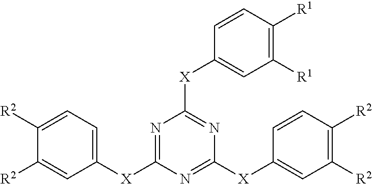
C1([X]C2=NC([X]C3=CC([R1])=C([R1])C=C3)=NC([X]C3=CC([R2])=C([R2])C=C3)=N2)=CC=C([R2])C([R2])=C1
